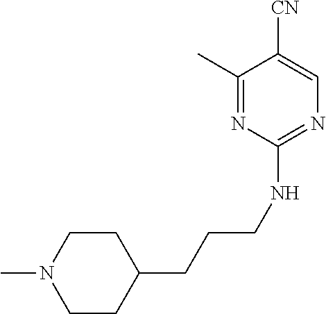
C1CC(CCCNC2=NC=C([CN])C(C)=N2)CCN1C
